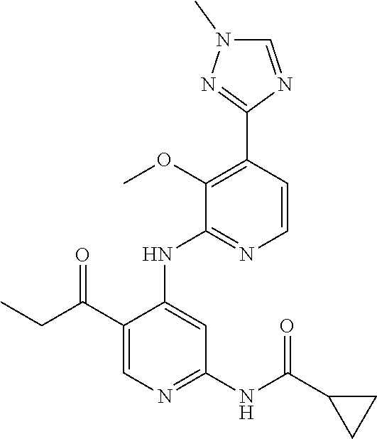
C1(C(CC)=O)=CN=C(NC(C2CC2)=O)C=C1NC1=NC=CC(C2=NN(C)C=N2)=C1OC
